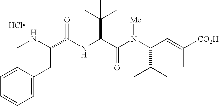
Cl.C(NC(C(N(C(C=C([CO2H])C)C(C)C)[Me])=O)C(C)(C)C)(=O)C1CC2=CC=CC=C2CN1
